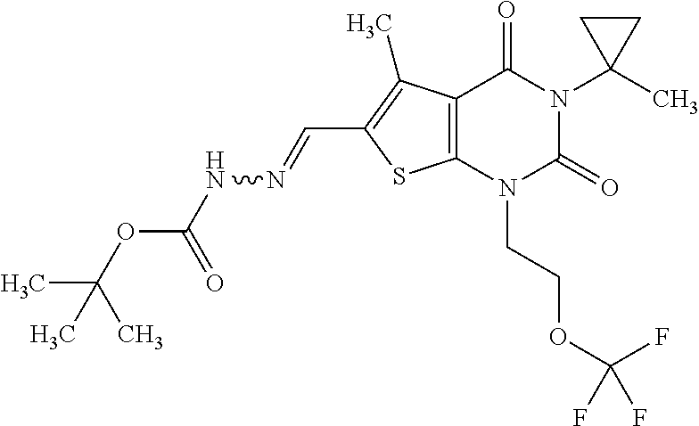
C12=C(N(CCOC(F)(F)F)C(=O)N(C3(C)CC3)C1=O)SC(C=NNC(OC(C)(C)C)=O)=C2C
